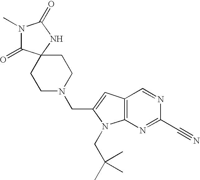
C1CN(CC2=CC3=C(N=C(C#N)N=C3)N2CC(C)(C)C)CCC12C(=O)N(C)C(=O)N2
